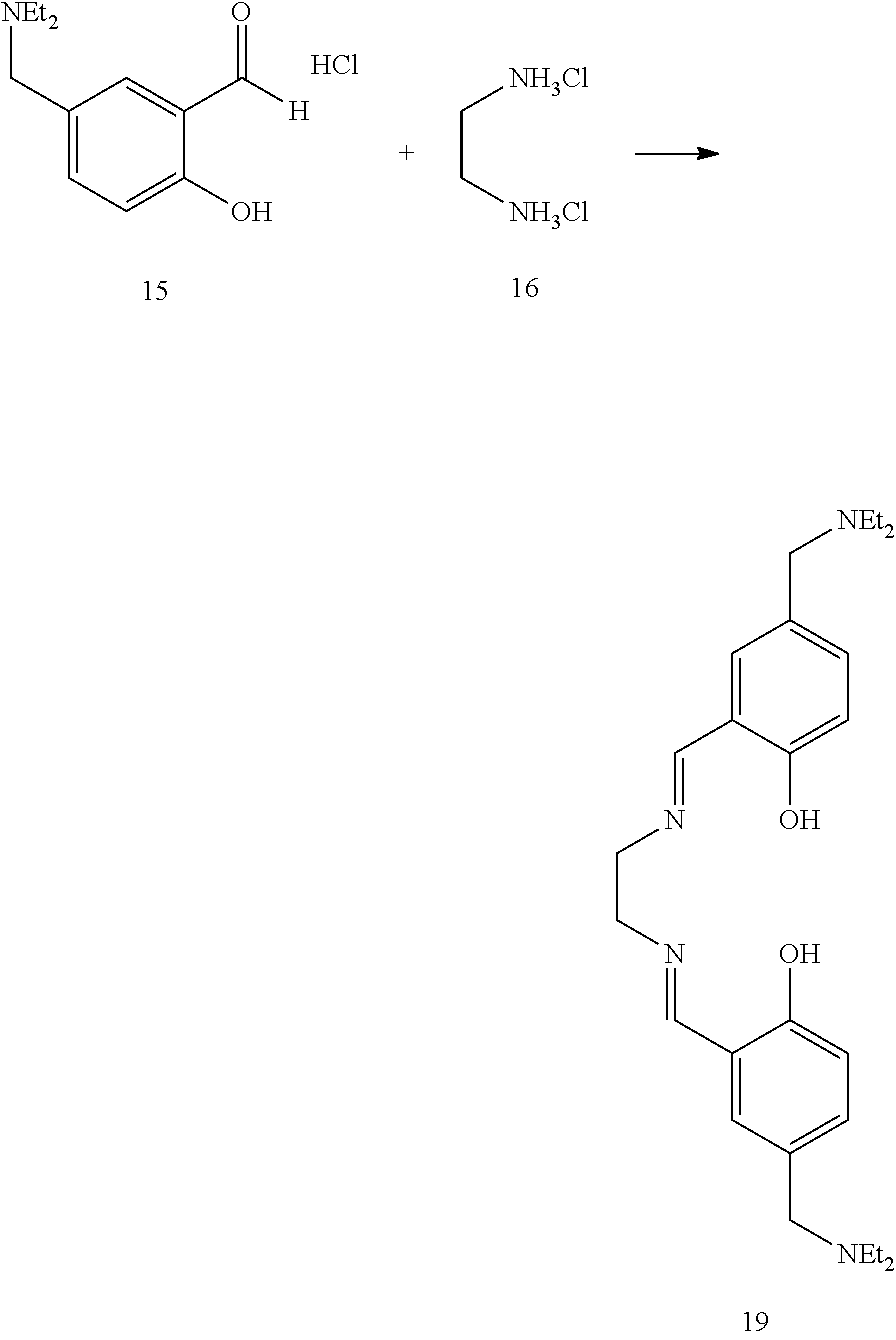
C1(C[NEt2])=CC=C(O)C(C([H])=O)=C1.Cl.C(C[NH3Cl])[NH3Cl].C1=C(C=NCCN=CC2=CC(C[NEt2])=CC=C2O)C(O)=CC=C1C[NEt2]
